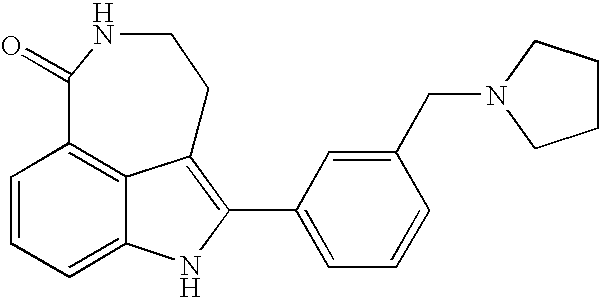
C12=CC=CC3=C1C(=C(C1=CC=CC(CN4CCCC4)=C1)N2)CCNC3=O
